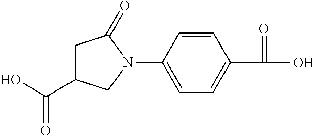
OC(=O)C1CC(=O)N(C2=CC=C(C(=O)O)C=C2)C1
